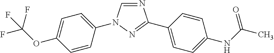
C1=C(OC(F)(F)F)C=CC(N2C=NC(C3=CC=C(NC(C)=O)C=C3)=N2)=C1
